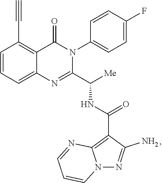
C1=CC=C2C(=C1C#C)C(=O)N(C1=CC=C(F)C=C1)C(C([Me])NC(=O)C1=C3N(N=C1N)C=CC=N3)=N2
